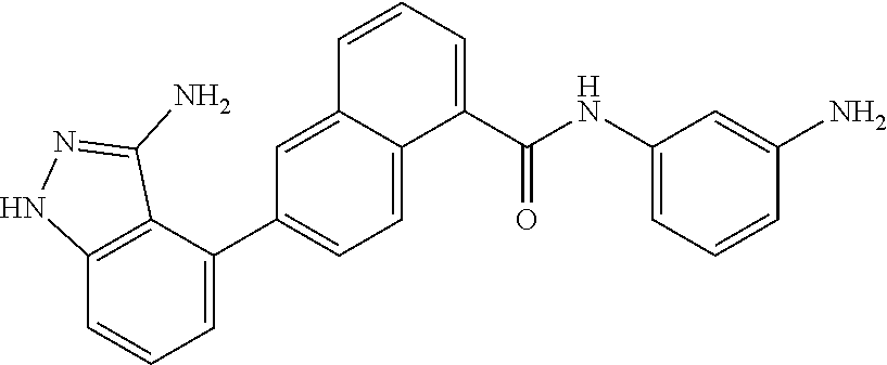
C1(C2=CC=CC3=C2C(N)=NN3)=CC=C2C(=C1)C=CC=C2C(NC1=CC=CC(N)=C1)=O
